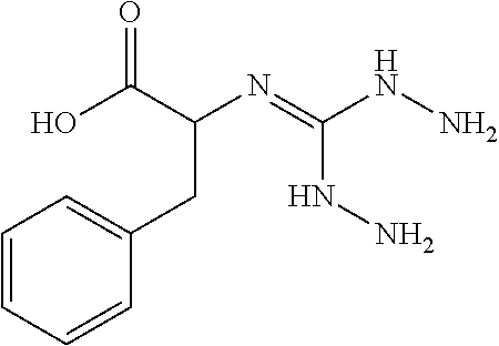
N(=C(NN)NN)C(C(O)=O)CC1=CC=CC=C1
